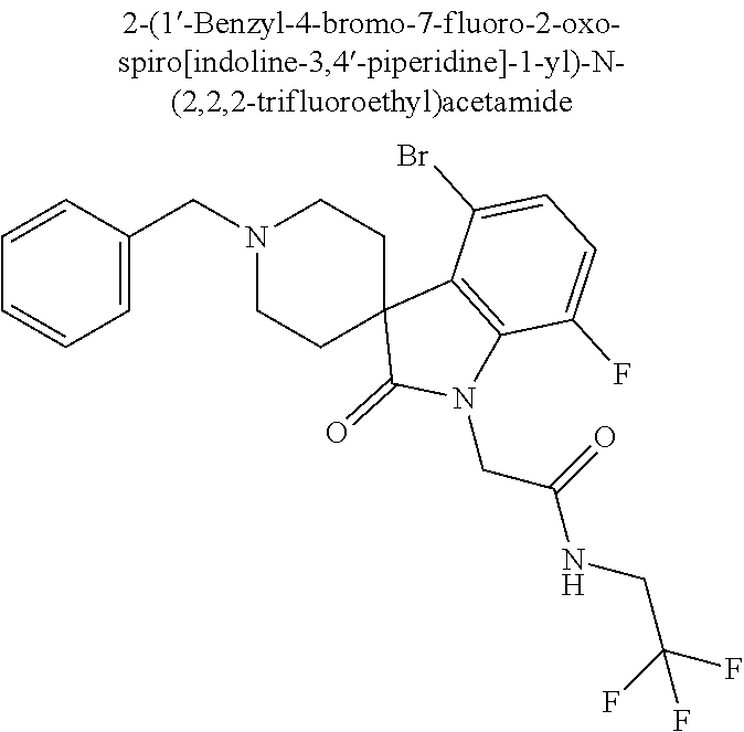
N1(CC2=CC=CC=C2)CCC2(CC1)C(=O)N(CC(=O)NCC(F)(F)F)C1=C2C(Br)=CC=C1F
